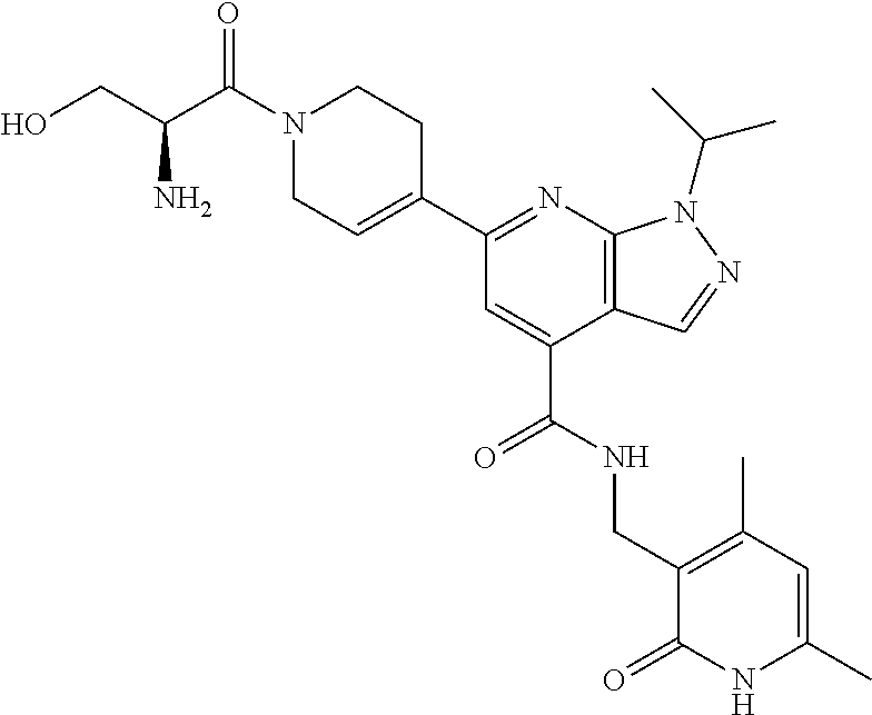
C1N(C(C(CO)N)=O)CCC(C2=NC3=C(C(C(=O)NCC4=C(C)C=C(C)NC4=O)=C2)C=NN3C(C)C)=C1
